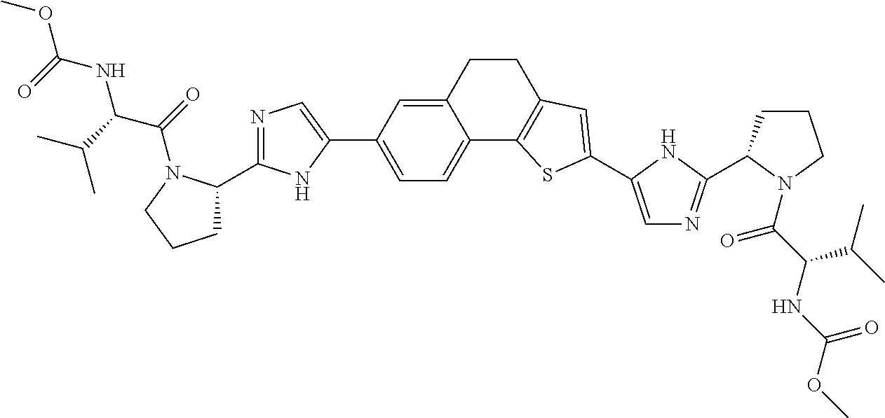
C12=C(C3=CC=C(C4=CN=C(C5CCCN5C(=O)C(NC(=O)OC)C(C)C)N4)C=C3CC1)SC(C1=CN=C(C3CCCN3C(=O)C(C(C)C)NC(=O)OC)N1)=C2
